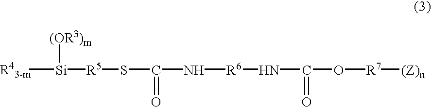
[R43-m][Si]([(OR3)m])[R5]SC(N[R6]NC(O[R7][(Z)n])=O)=O
